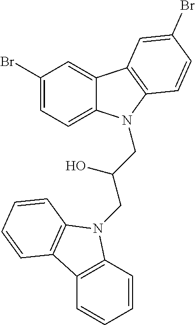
C1(Br)=CC=C2C(=C1)C1=C(C=CC(Br)=C1)N2CC(CN1C2=C(C=CC=C2)C2=C1C=CC=C2)O
